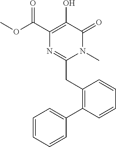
C1(C(OC)=O)=C(O)C(=O)N(C)C(CC2=C(C3=CC=CC=C3)C=CC=C2)=N1
